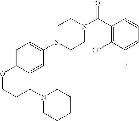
C(COC1=CC=C(N2CCN(C(C3=C(Cl)C(F)=CC=C3)=O)CC2)C=C1)CN1CCCCC1
